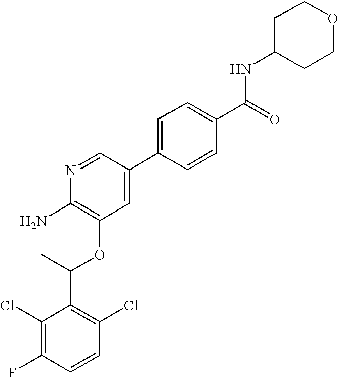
C1(Cl)=C(F)C=CC(Cl)=C1C(C)OC1=C(N)N=CC(C2=CC=C(C(=O)NC3CCOCC3)C=C2)=C1
